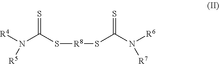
[R4]N(C(S[R8]SC(N([R6])[R7])=S)=S)[R5]
